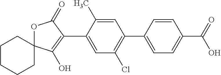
C1CCCC2(C1)OC(=O)C(C1=CC(Cl)=C(C3=CC=C(C(=O)O)C=C3)C=C1C)=C2O
